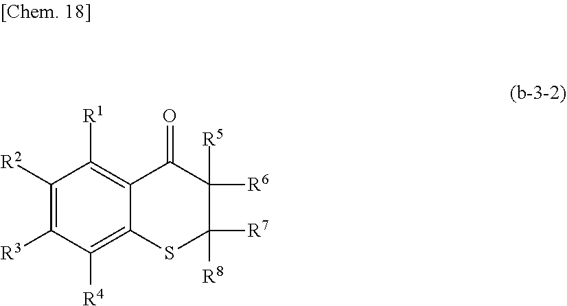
C1([R2])=C([R3])C([R4])=C2C(=C1[R1])C(=O)C([R5])([R6])C([R7])([R8])S2
